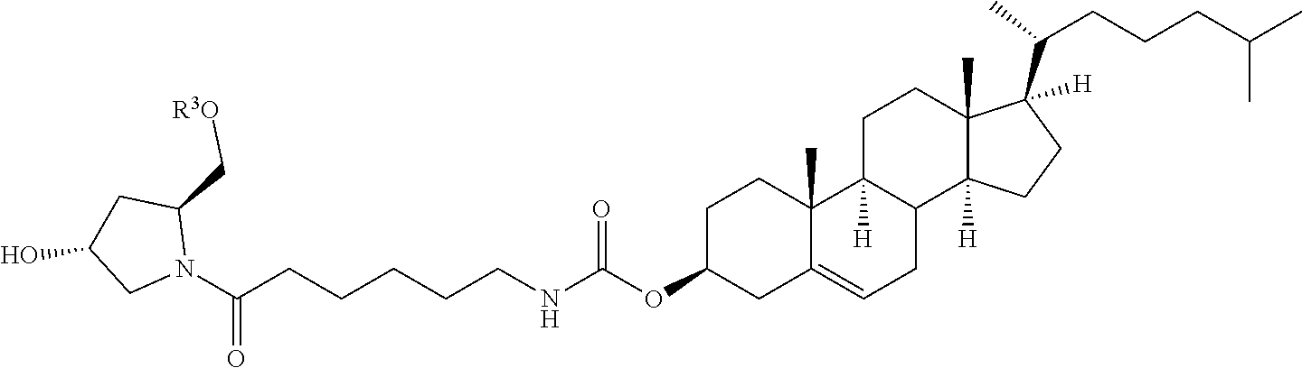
N1(C(CCCCCNC(OC2CC3=CCC4C([H])(C3(C)CC2)CCC2(C)C4([H])CCC2(C(CCCC(C)C)C)[H])=O)=O)C(C[R3O])CC(O)C1
